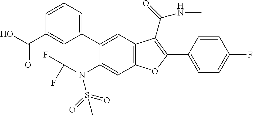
C1=CC=C(C2=CC3=C(C=C2N(C(F)F)S(=O)(=O)C)OC(C2=CC=C(F)C=C2)=C3C(NC)=O)C=C1C(O)=O
